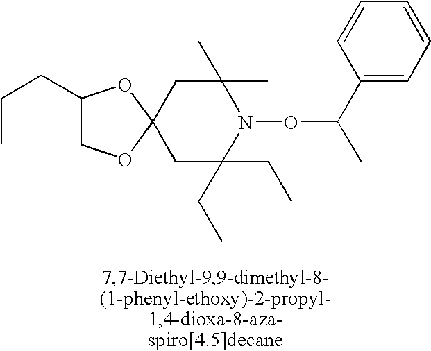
C1(CCC)COC2(O1)CC(C)(C)N(OC(C)C1=CC=CC=C1)C(CC)(CC)C2
